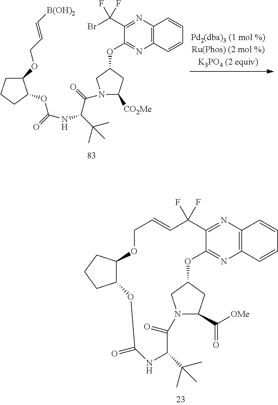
C12=C(N=C(C(Br)(F)F)C(OC3CN(C(=O)C(C(C)(C)C)NC(=O)OC4C(OCC=C[B(OH)2])CCC4)C([CO2Me])C3)=N1)C=CC=C2.C12=C(N=C3C(=N1)OC1CN(C(C(=O)[OMe])C1)C(=O)C(C(C)(C)C)NC(=O)OC1C(OCC=CC3(F)F)CCC1)C=CC=C2
